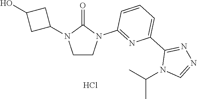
OC1CC(N2CCN(C3=NC(C4=NN=CN4C(C)C)=CC=C3)C2=O)C1.Cl
